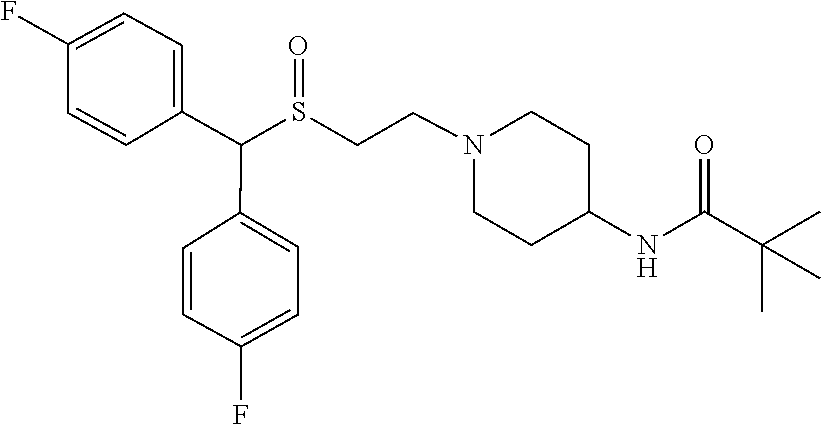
S(CCN1CCC(NC(C(C)(C)C)=O)CC1)(C(C1=CC=C(F)C=C1)C1=CC=C(F)C=C1)=O
